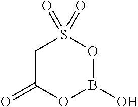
O=C1CS(=O)(=O)OB(O)O1
